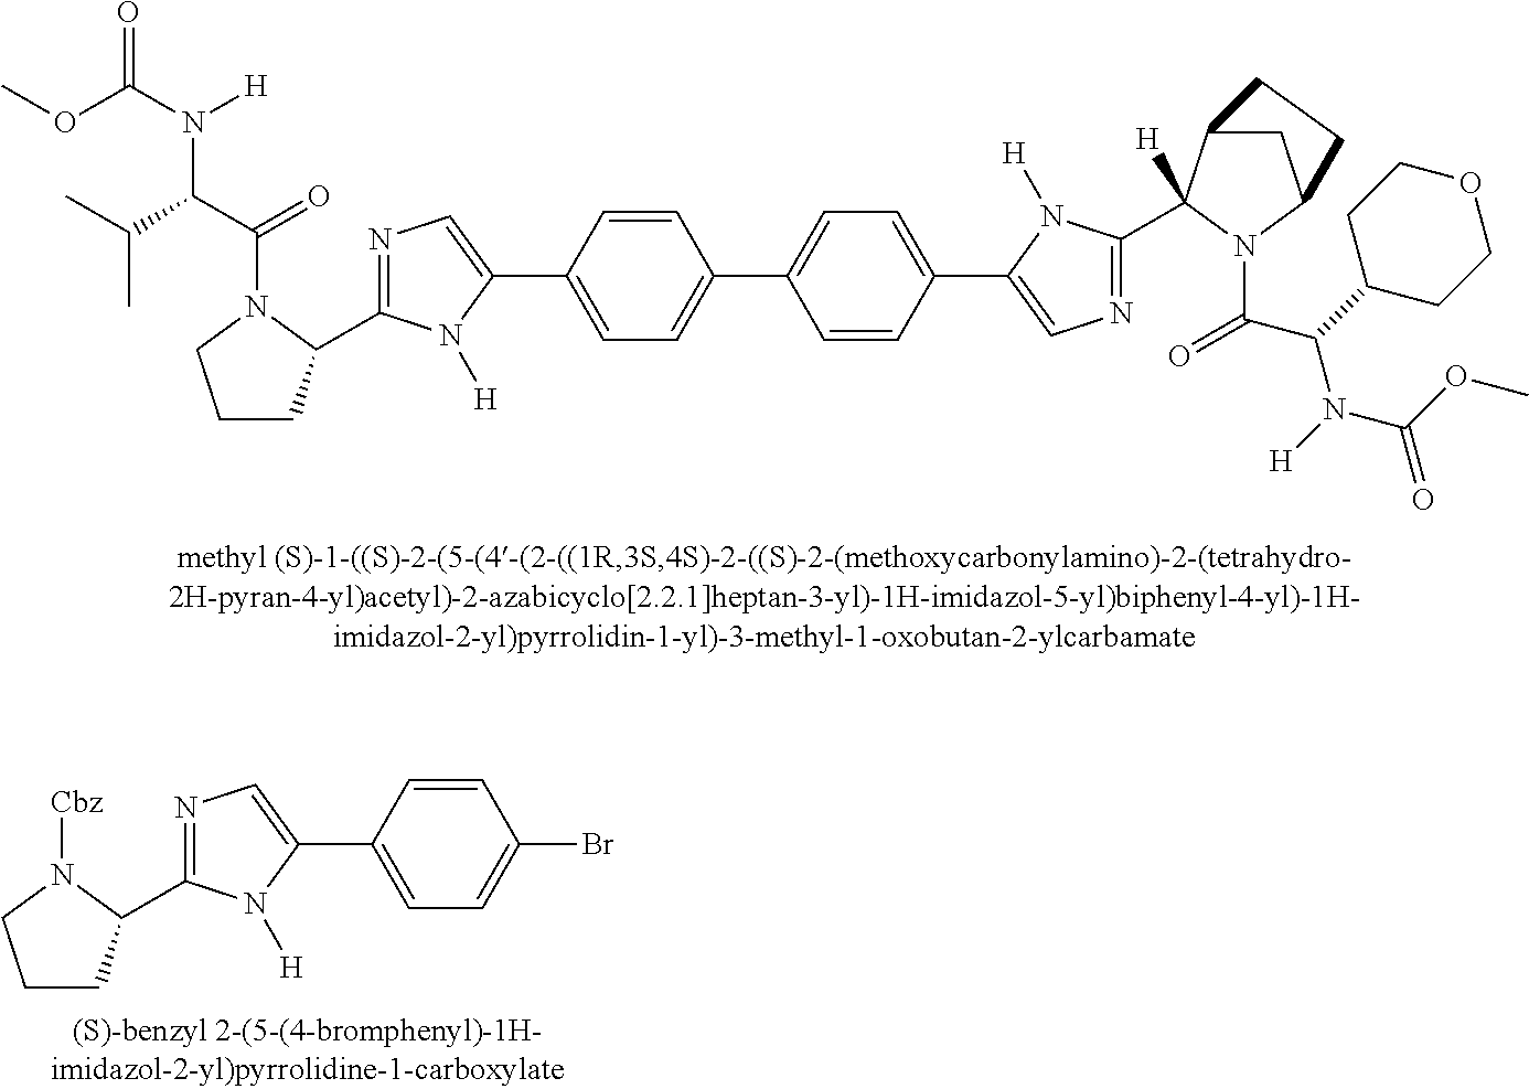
C1=CC(C2=CN=C(C3CCCN3C(C(C(C)C)N(C(OC)=O)[H])=O)N2[H])=CC=C1C1=CC=C(C2=CN=C(C3([H])C4CC(N3C(C(C3CCOCC3)N([H])C(OC)=O)=O)CC4)N2[H])C=C1.C1=CC(C2=CN=C(C3CCCN3[Cbz])N2[H])=CC=C1Br
